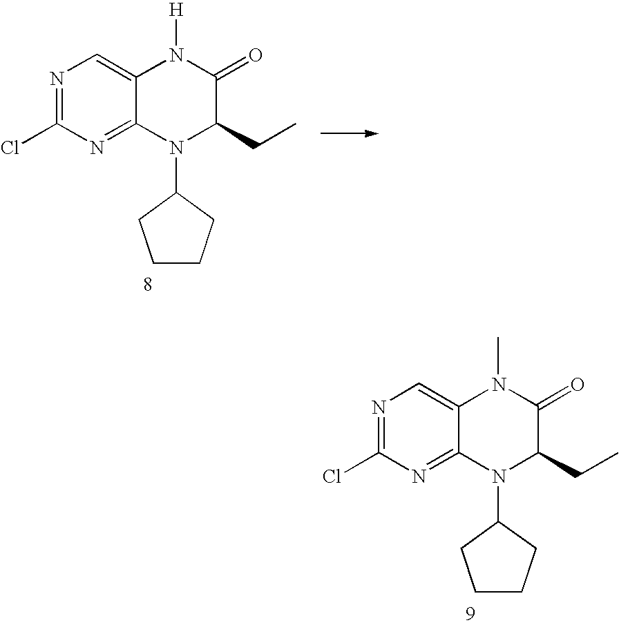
N1=C(Cl)N=C2C(=C1)N([H])C(=O)C(CC)N2C1CCCC1.N1=C(Cl)N=C2C(=C1)N(C)C(=O)C(CC)N2C1CCCC1
